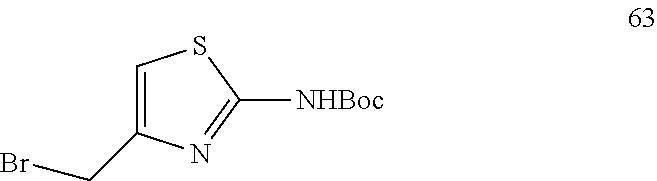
C1=C(CBr)N=C([NHBoc])S1
